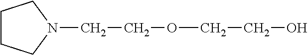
C1CCN(CCOCCO)C1
